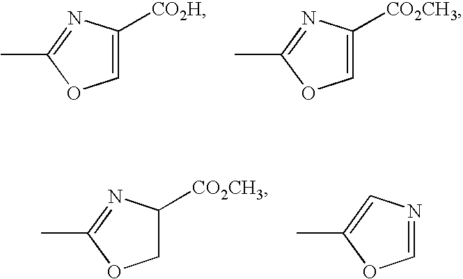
C1=C([CO2H])N=C(C)O1.C1=C([CO2CH3])N=C(C)O1.C1=NC=C(C)O1.C1C([CO2CH3])N=C(C)O1
